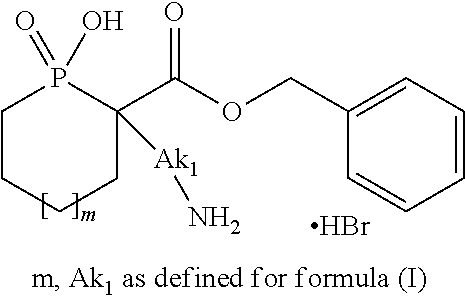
C1CCCC(C(OCC2=CC=CC=C2)=O)([Ak1]N)P1(O)=O.Br
